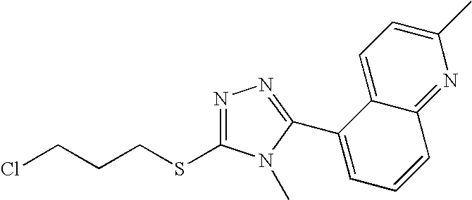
ClCCCSC1=NN=C(C2=CC=CC3=NC(C)=CC=C23)N1C
